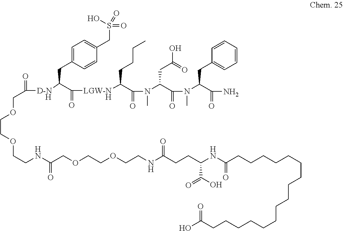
[H].C([D-N    H]C(C([LGW-N]C(CCCC)C(N(C)C(C(=O)N(C)C(C(N)=O)CC1=CC=CC=C1)CC(O)=O)=O)=O)CC1=CC=C(CS(=O)(O)=O)C=C1)(=O)COCCOCCNC(COCCOCCNC(CCC(NC(CCCCCCCCCCCCCCCCC(O)=O)=O)C(=O)O)=O)=O
